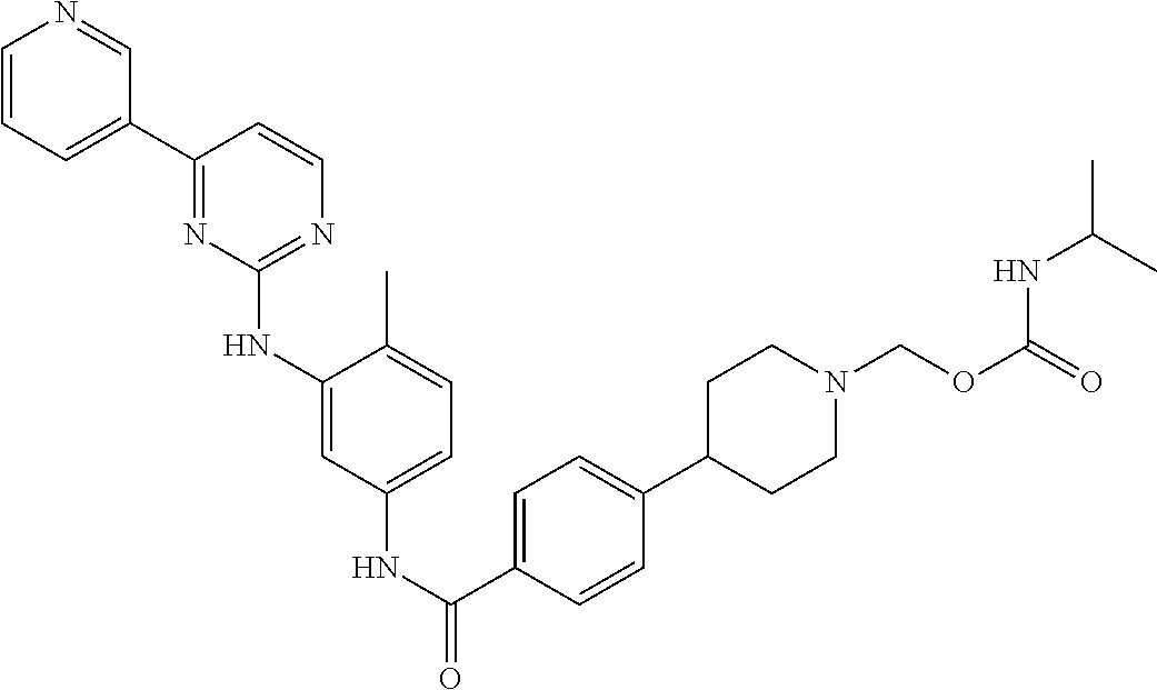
C1=CC=C(C2=NC(NC3=CC(NC(=O)C4=CC=C(C5CCN(COC(=O)NC(C)C)CC5)C=C4)=CC=C3C)=NC=C2)C=N1
